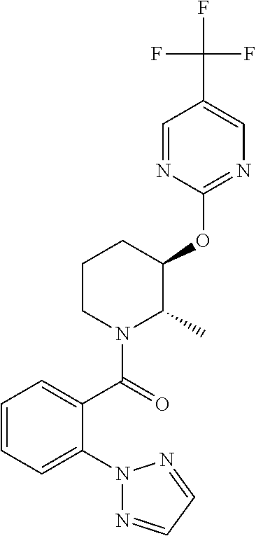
C1=CC=C(N2N=CC=N2)C(C(=O)N2C(C)C(OC3=NC=C(C(F)(F)F)C=N3)CCC2)=C1
